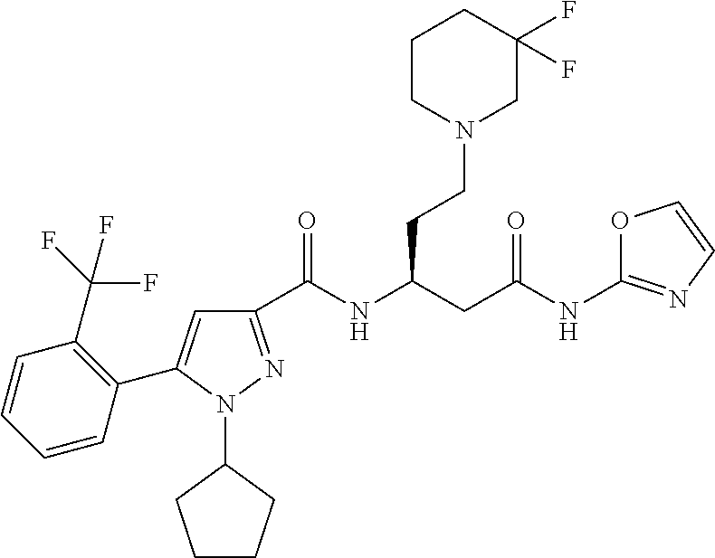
C1(C(NC(CC(NC2=NC=CO2)=O)CCN2CC(F)(F)CCC2)=O)=NN(C2CCCC2)C(C2=C(C(F)(F)F)C=CC=C2)=C1
